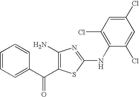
C1=CC=C(C(=O)C2=C(N)N=C(NC3=C(Cl)C=C(Cl)C=C3Cl)S2)C=C1
